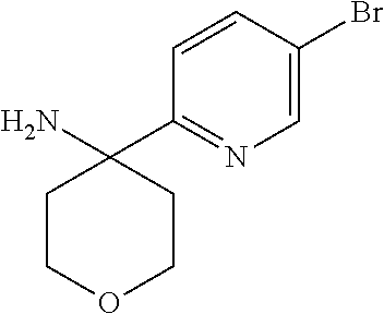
NC1(C2=NC=C(Br)C=C2)CCOCC1
